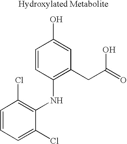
C1=CC=C(Cl)C(NC2=C(CC(=O)O)C=C(O)C=C2)=C1Cl
